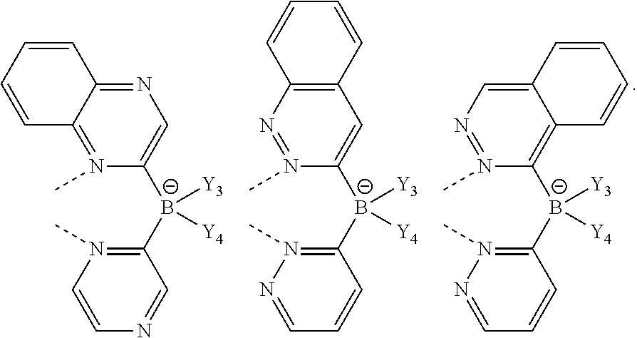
N1(C)=NC=C2C(=C1[B-](C1=N(C)N=CC=C1)([Y3])[Y4])C=CC=C2.N1(C)=C2C(=NC=C1[B-](C1=N(C)C=CN=C1)([Y3])[Y4])C=CC=C2.N1(C)=NC2=C(C=C1[B-](C1=N(C)N=CC=C1)([Y3])[Y4])C=CC=C2
